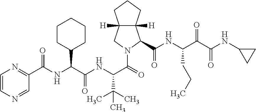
C1=CN=CC(C(NC(C(NC(C(=O)N2CC3([H])C([H])(CCC3)C2C(NC(C(C(NC2CC2)=O)=O)CCC)=O)C(C)(C)C)=O)C2CCCCC2)=O)=N1
